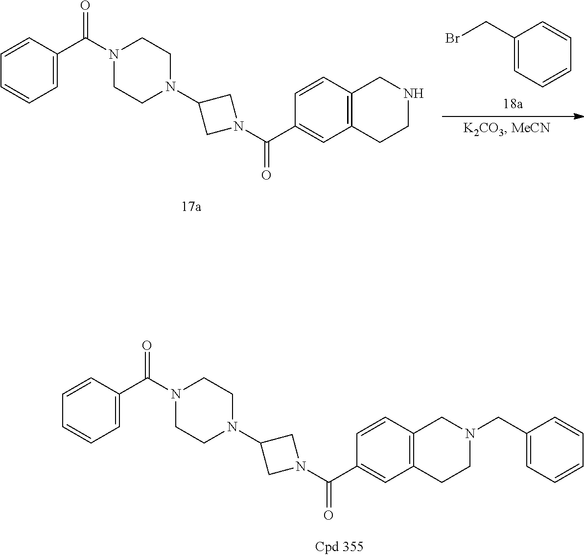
C1(CBr)=CC=CC=C1.C1=CC=CC=C1C(N1CCN(C2CN(C(C3=CC4=C(C=C3)CNCC4)=O)C2)CC1)=O.C1=CC=CC=C1C(N1CCN(C2CN(C(C3=CC4=C(C=C3)CN(CC3=CC=CC=C3)CC4)=O)C2)CC1)=O
